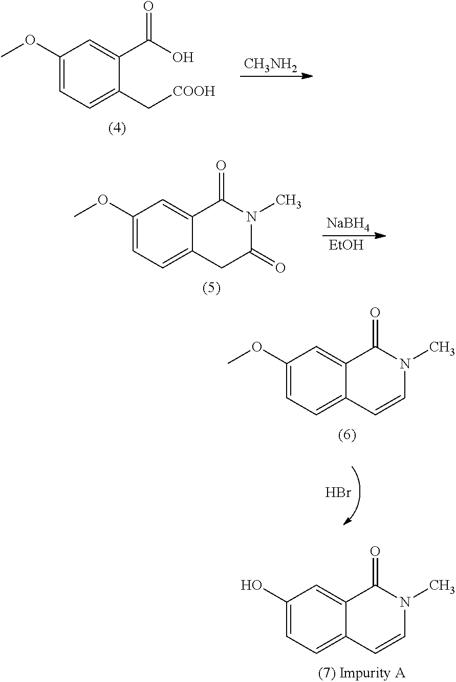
[CH3NH2].C1(OC)=CC=C(C[COOH])C(C(=O)O)=C1.[NaBH4].C1(OC)=CC=C2C(=C1)C(=O)N(C)C(=O)C2.[EtOH].Br.C1(OC)=CC=C2C(=C1)C(=O)N(C)C=C2.C1(O)=CC=C2C(=C1)C(=O)N(C)C=C2
